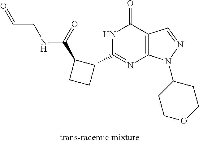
N1C(C2C(C(NCC=O)=O)CC2)=NC2=C(C1=O)C=NN2C1CCOCC1
